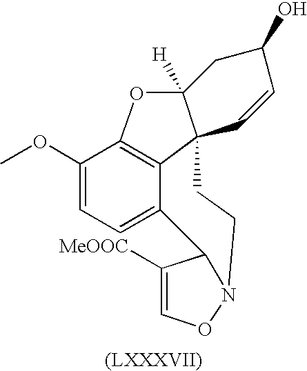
C1(OC)=CC=C2C3=C1OC1([H])C3(CCN3OC=C([MeOOC])C23)C=CC(O)C1
